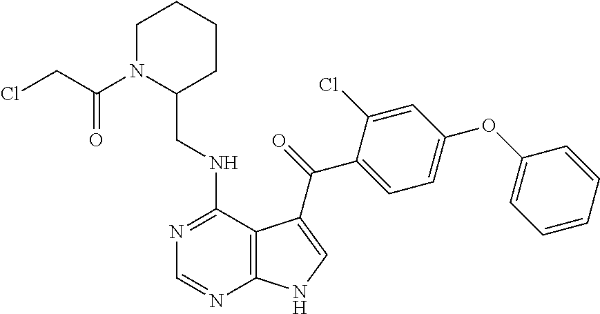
C1=CC=CC(OC2=CC=C(C(=O)C3=CNC4=C3C(NCC3CCCCN3C(CCl)=O)=NC=N4)C(Cl)=C2)=C1
